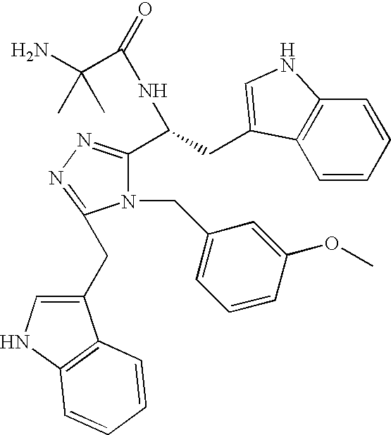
N1(CC2=CC=CC(OC)=C2)C(C(NC(C(N)(C)C)=O)CC2=CNC3=C2C=CC=C3)=NN=C1CC1=CNC2=C1C=CC=C2
